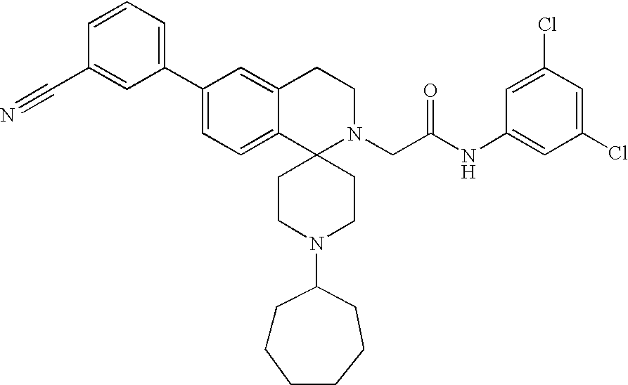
C1(C2=CC=C3C(=C2)CCN(CC(NC2=CC(Cl)=CC(Cl)=C2)=O)C32CCN(C3CCCCCC3)CC2)=CC=CC(C#N)=C1
